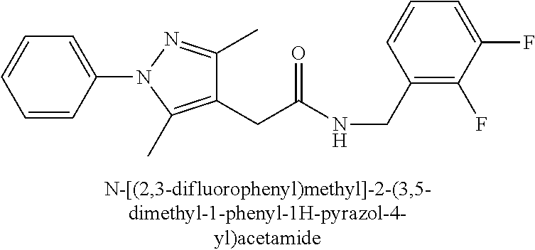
C1=CC=C(F)C(F)=C1CNC(CC1=C(C)N(C2=CC=CC=C2)N=C1C)=O
